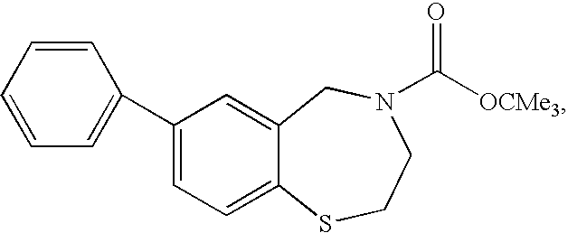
C1(C2=CC=CC=C2)=CC=C2C(=C1)CN(C([OCMe3])=O)CCS2
